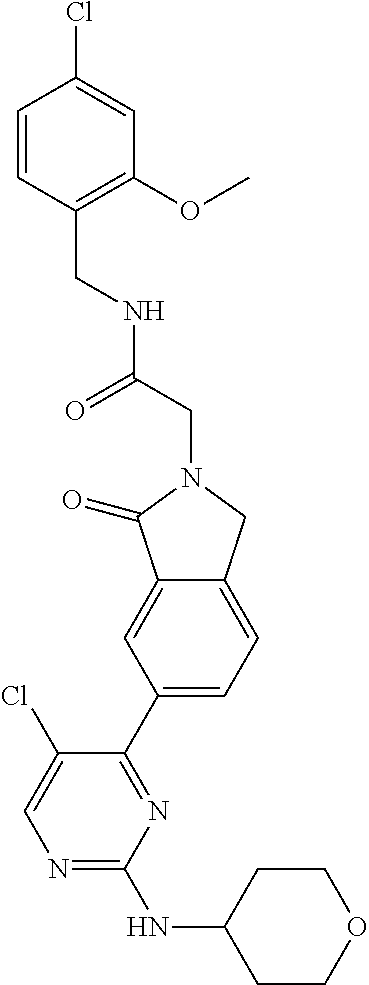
C1CC(NC2=NC=C(Cl)C(C3=CC=C4C(=C3)C(=O)N(CC(=O)NCC3=C(OC)C=C(Cl)C=C3)C4)=N2)CCO1
